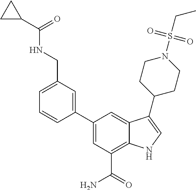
C1=C(C2=CC(CNC(C3CC3)=O)=CC=C2)C=C2C(=C1C(=O)N)NC=C2C1CCN(S(CC)(=O)=O)CC1
